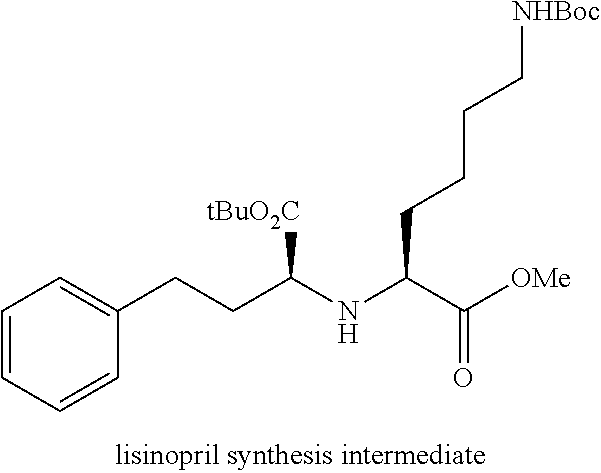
C(C([OMe])=O)(CCCC[NHBoc])NC(CCC1=CC=CC=C1)[tBuO2C]
